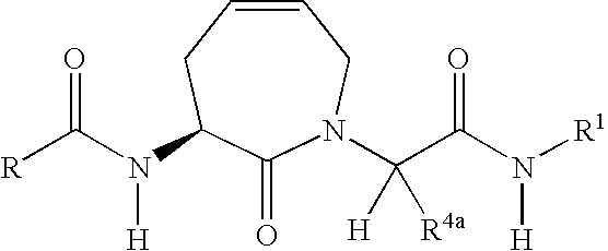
C1=CCC(N(C([R])=O)[H])C(=O)N(C(C(N([R1])[H])=O)([H])[R4a])C1
